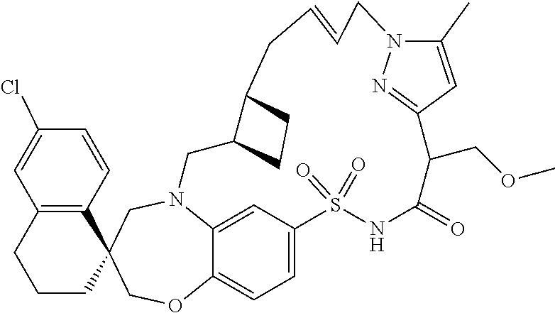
N12C3=CC(=CC=C3OCC3(C4=C(C=C(Cl)C=C4)CCC3)C1)S(=O)(=O)NC(=O)C(COC)C1=NN(C(C)=C1)CC=CCC1C(C2)CC1
